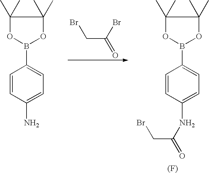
C(C(Br)=O)Br.C1(C)(C)OB(C2=CC=C(NC(CBr)=O)C=C2)OC1(C)C.[(F)].C1(C)(C)OB(C2=CC=C(N)C=C2)OC1(C)C
